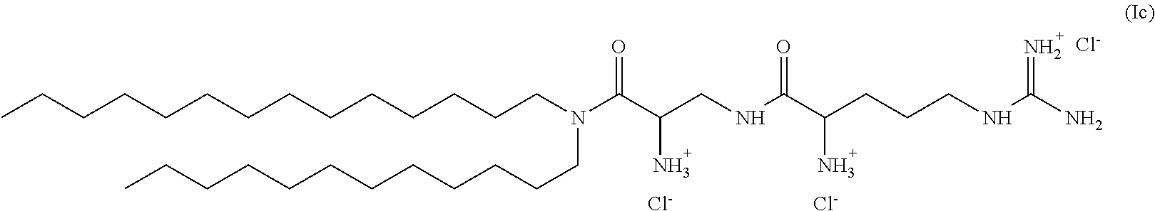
[Cl-].[Cl-].[Cl-].CCCCCCCCCCCCCCN(C(C(CNC(C(CCCNC(=N)N)N)=O)N)=O)CCCCCCCCCCCC
